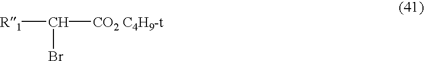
[R1]C(Br)[CO2 C4H9-t]
